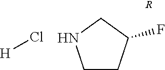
[H]Cl.C1CC(F)CN1.[R]
